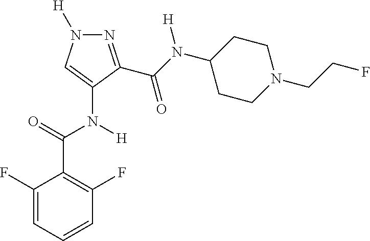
C1(F)=CC=CC(F)=C1C(=O)N([H])C1=CN([H])N=C1C(N(C1CCN(CCF)CC1)[H])=O
